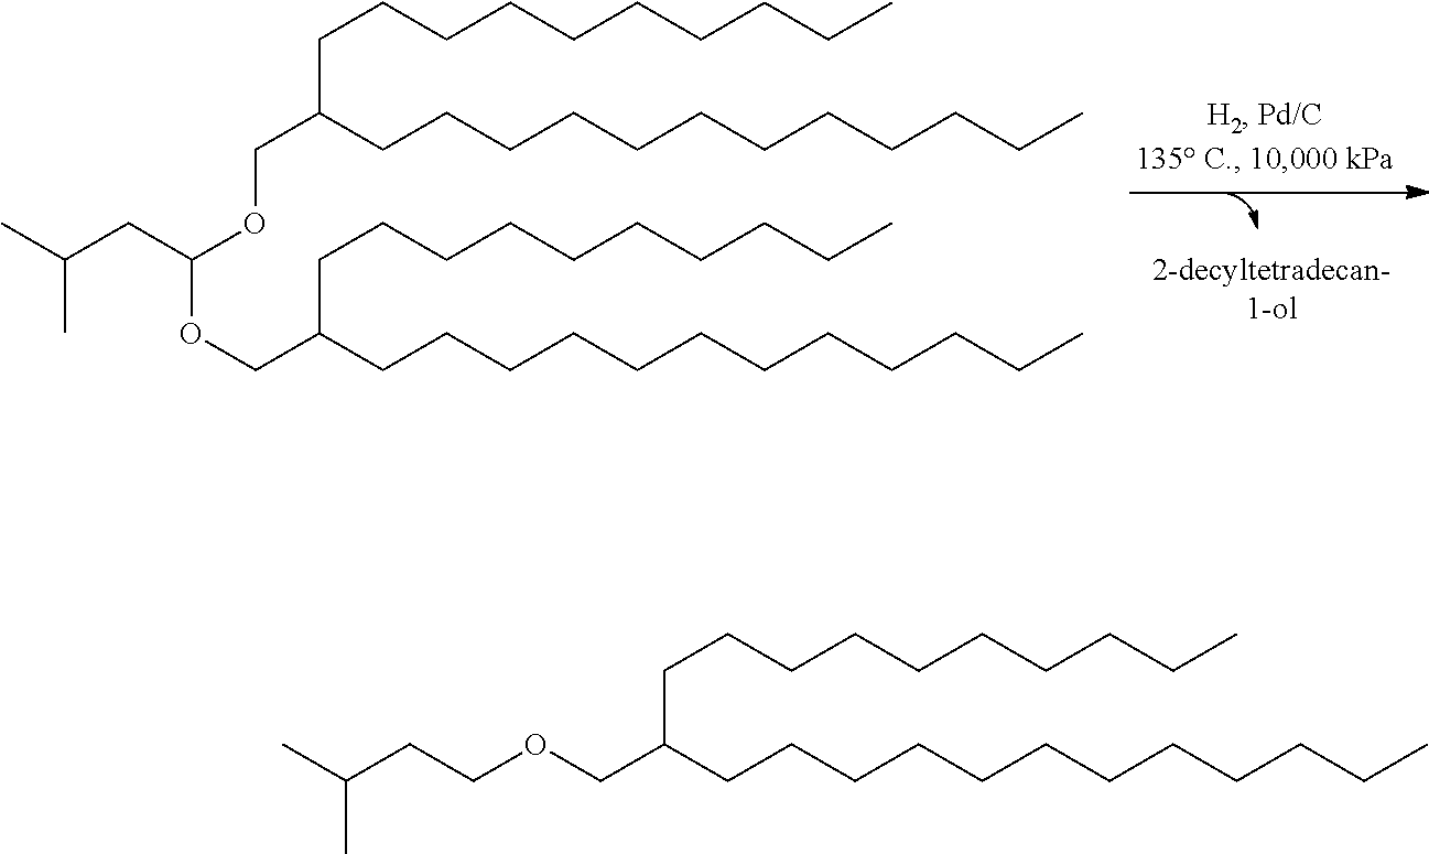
CCCCCCCCCCCCC(COC(OCC(CCCCCCCCCCCC)CCCCCCCCCC)CC(C)C)CCCCCCCCCC.[2-decyltetradecan-1-ol].CCCCCCCCCCCCC(COCCC(C)C)CCCCCCCCCC
